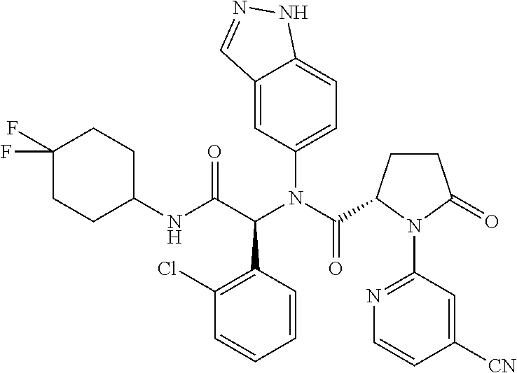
C1(Cl)=C(C(C(NC2CCC(F)(F)CC2)=O)N(C(=O)C2CCC(=O)N2C2=NC=CC([CN])=C2)C2=CC=C3C(=C2)C=NN3)C=CC=C1
